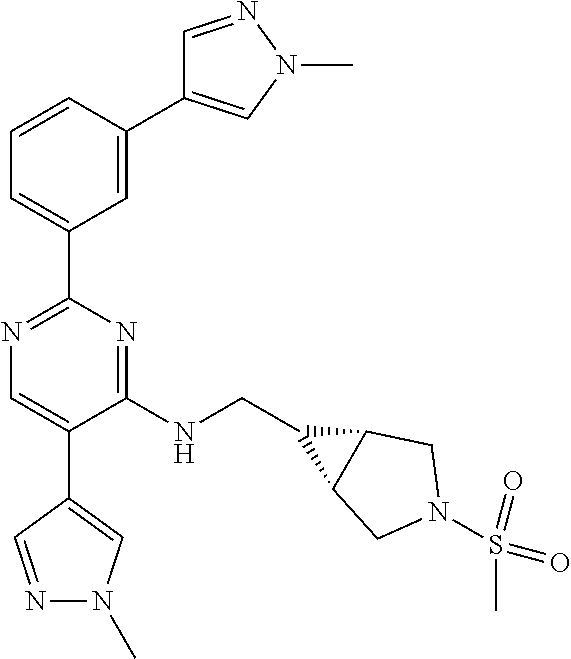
N1=C(C2=CC=CC(C3=CN(C)N=C3)=C2)N=C(NCC2C3C2CN(S(=O)(=O)C)C3)C(C2=CN(C)N=C2)=C1
